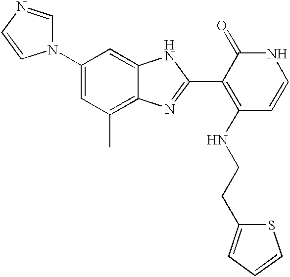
C1(N2C=NC=C2)=CC(C)=C2C(=C1)NC(C1=C(NCCC3=CC=CS3)C=CNC1=O)=N2
